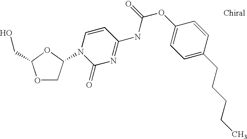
O1CC(N2C(=O)N=C(NC(=O)OC3=CC=C(CCCCC)C=C3)C=C2)OC1CO
